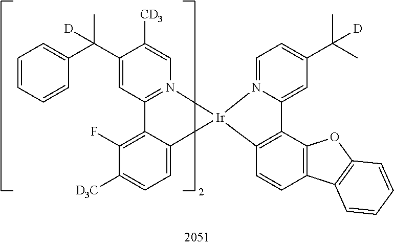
C1(C(C2=CC=CC=C2)(C)[D])=CC2=N(C=C1[CD3])[Ir]1(C3=CC=C([D3C])C(F)=C23)N2=CC=C(C(C)(C)[D])C=C2C2=C1C=CC1=C2OC2=C1C=CC=C2
